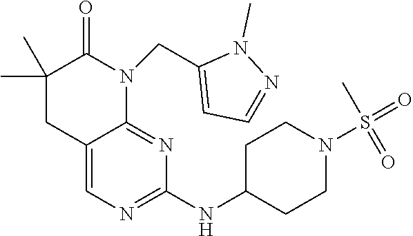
C12=CN=C(NC3CCN(S(=O)(C)=O)CC3)N=C1N(CC1=CC=NN1C)C(=O)C(C)(C)C2
